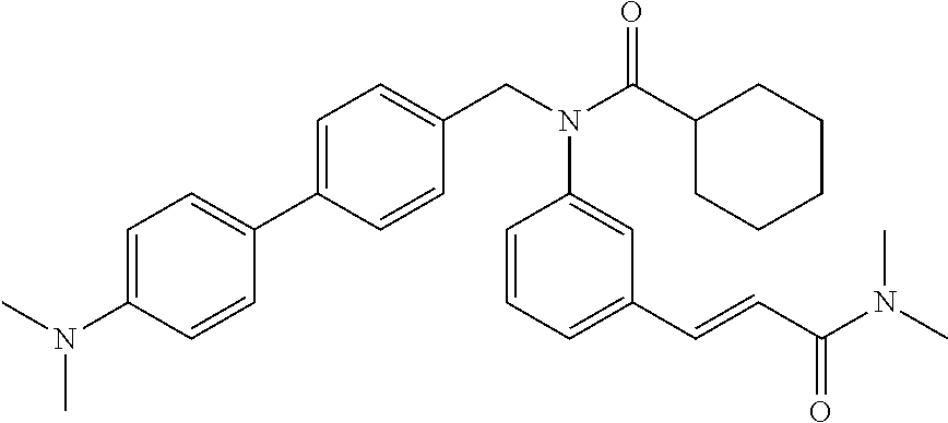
C1(C2=CC=C(CN(C(C3CCCCC3)=O)C3=CC(C=CC(N(C)C)=O)=CC=C3)C=C2)=CC=C(N(C)C)C=C1
